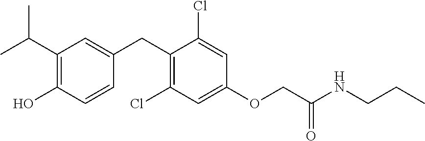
C1(CC2=CC(C(C)C)=C(O)C=C2)=C(Cl)C=C(OCC(NCCC)=O)C=C1Cl
